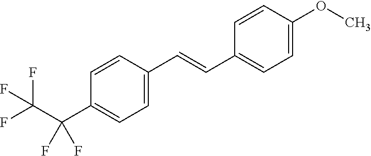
C1=CC(C=CC2=CC=C(OC)C=C2)=CC=C1C(C(F)(F)F)(F)F
